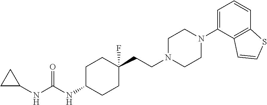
C1C(NC(NC2CC2)=O)CCC(CCN2CCN(C3=CC=CC4=C3C=CS4)CC2)(F)C1
